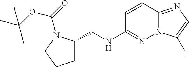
N(C1=NN2C(=NC=C2I)C=C1)CC1CCCN1C(=O)OC(C)(C)C
